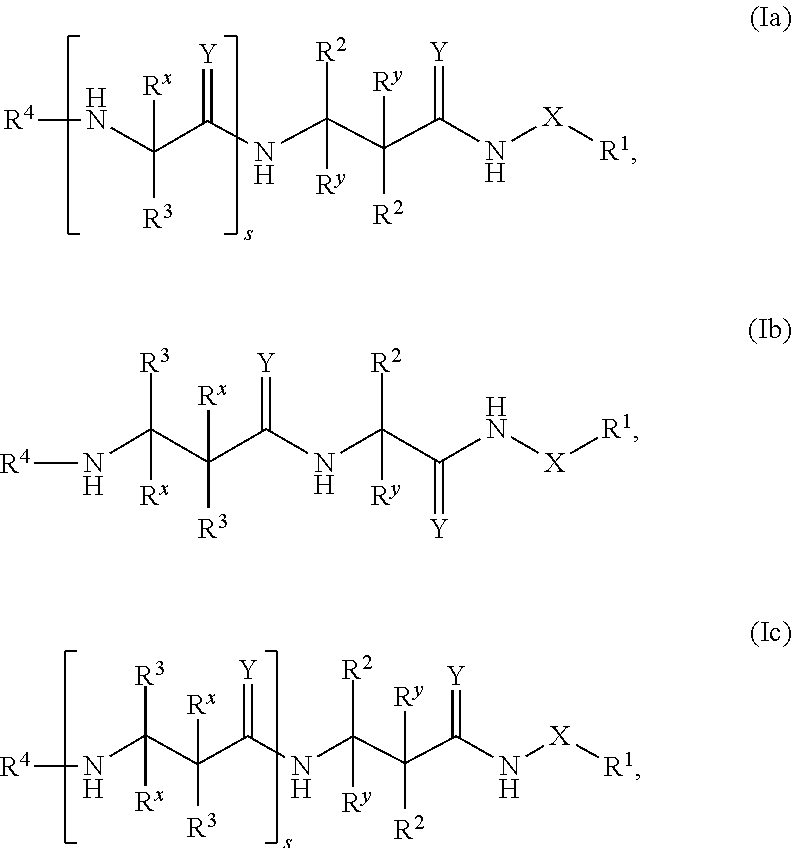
N(C(C(C(NC(C(N[R4])([Rx])[R3])=[Y])([R2])[Ry])([Ry])[R2])=[Y])[X][R1].[Ry]C(C([Ry])(C(=[Y])N[X][R1])[R2])(NC(C([R3])(C(N[R4])([Rx])[R3])[Rx])=[Y])[R2].[R4]NC(C([R3])([Rx])C(=[Y])NC(C(=[Y])N[X][R1])([Ry])[R2])([Rx])[R3]
